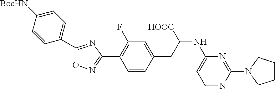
C1=CC(C2=NC(C3=C(F)C=C(CC(NC4=CC=NC(N5CCCC5)=N4)[HOOC])C=C3)=NO2)=CC=C1[BocHN]
